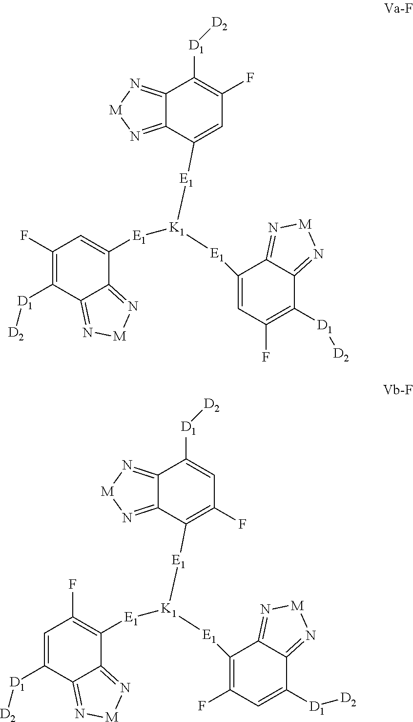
C12=N[M]N=C1C([E1][K1]([E1]C1=CC(F)=C([D1][D2])C3=N[M]N=C13)[E1]C1=CC(F)=C([D1][D2])C3=N[M]N=C13)=CC(F)=C2[D1][D2].C12=N[M]N=C1C([E1][K1]([E1]C1=C(F)C=C([D1][D2])C3=N[M]N=C13)[E1]C1=C(F)C=C([D1][D2])C3=N[M]N=C13)=C(F)C=C2[D1][D2]
